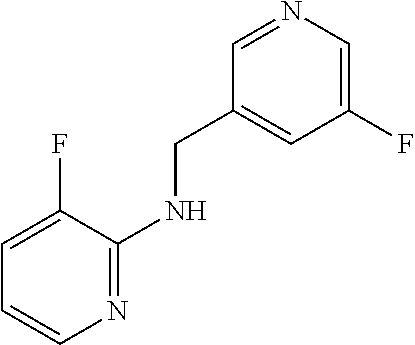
C1=NC=C(F)C=C1CNC1=NC=CC=C1F
